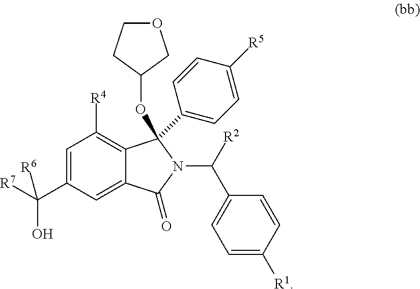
C1=C(C([R7])([R6])O)C=C2C(=C1[R4])C(C1=CC=C([R5])C=C1)(OC1COCC1)N(C([R2])C1=CC=C([R1])C=C1)C2=O
